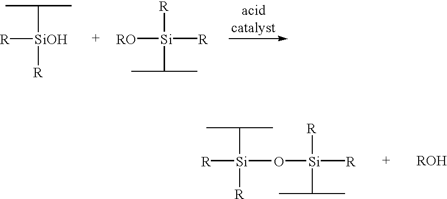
[R][SiOH]([R])C(C)C.[RO][Si]([R])(C(C)C)[R].[R][Si]([R])(C(C)C)O[Si]([R])([R])C(C)C.[ROH]
